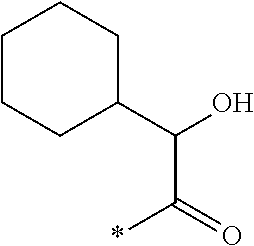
C1(C(O)C(=O)*)CCCCC1
